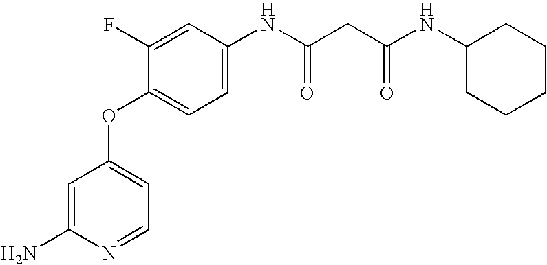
C1=C(N)N=CC=C1OC1=CC=C(NC(=O)CC(=O)NC2CCCCC2)C=C1F
